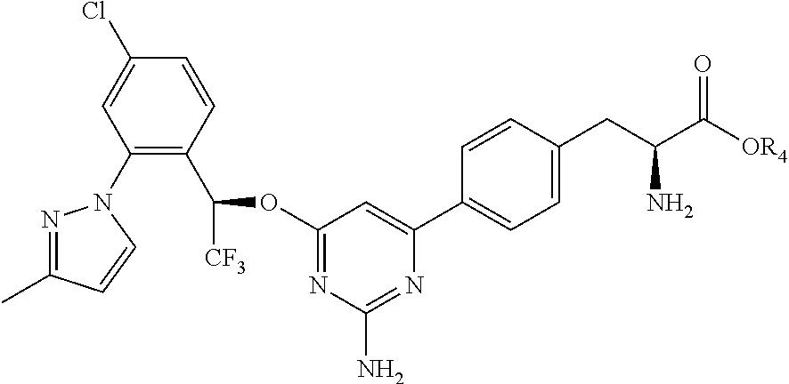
C1=C(C2=CC=C(CC(C([OR4])=O)N)C=C2)N=C(N)N=C1OC([CF3])C1=C(N2N=C(C)C=C2)C=C(Cl)C=C1
